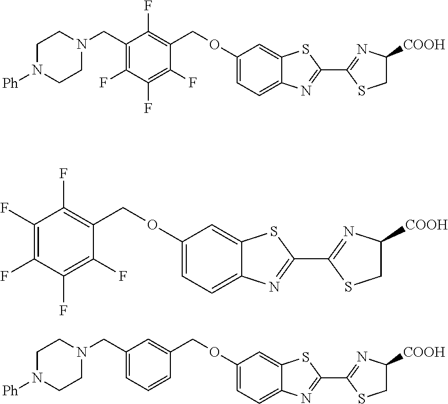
C1=C(OCC2=C(F)C(CN3CCN([Ph])CC3)=C(F)C(F)=C2F)C=C2C(=C1)N=C(C1=NC([COOH])CS1)S2.C1=C(OCC2=C(F)C(F)=C(F)C(F)=C2F)C=C2C(=C1)N=C(C1=NC([COOH])CS1)S2.C1=C(OCC2=CC(CN3CCN([Ph])CC3)=CC=C2)C=C2C(=C1)N=C(C1=NC([COOH])CS1)S2
